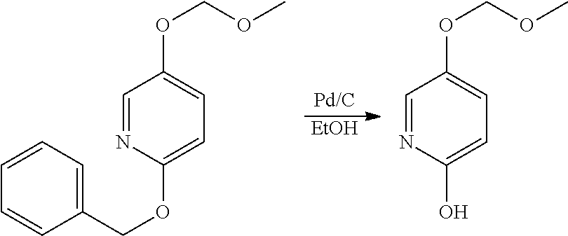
[EtOH].C1(COC2=CC=C(OCOC)C=N2)=CC=CC=C1.C1=NC(O)=CC=C1OCOC
